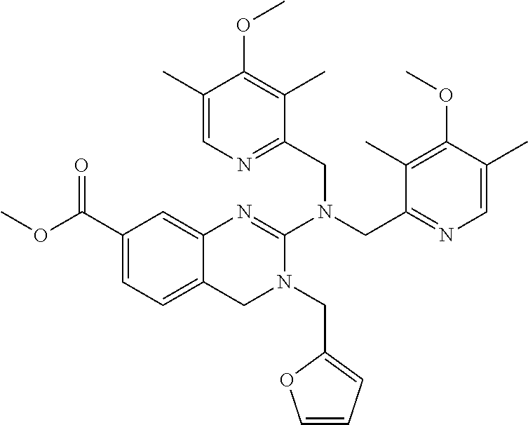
C1(C(OC)=O)=CC=C2C(=C1)N=C(N(CC1=NC=C(C)C(OC)=C1C)CC1=NC=C(C)C(OC)=C1C)N(CC1=CC=CO1)C2
